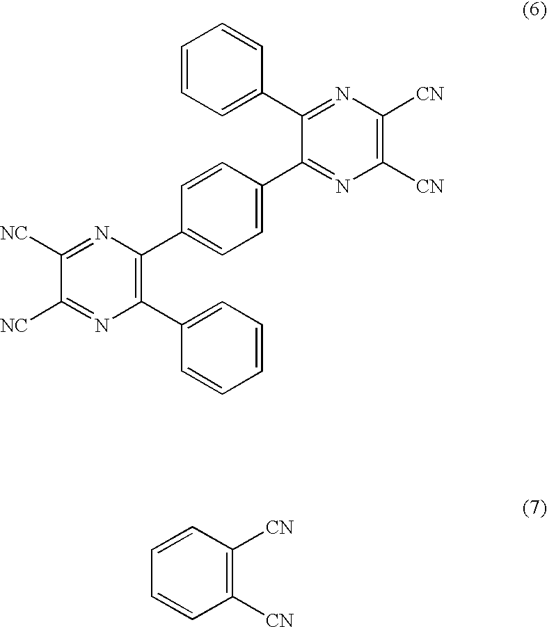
C1([NC])=NC(C2=CC=C(C3=NC([CN])=C([CN])N=C3C3=CC=CC=C3)C=C2)=C(C2=CC=CC=C2)N=C1[NC].C1=CC([CN])=C([CN])C=C1
